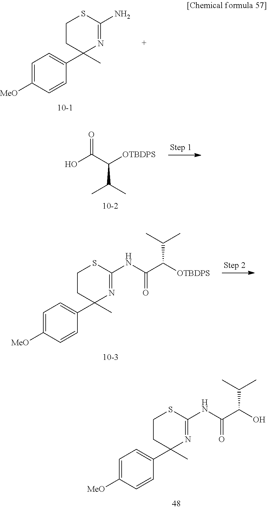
C1=C([MeO])C=CC(C2(C)N=C(N)SCC2)=C1.OC(C([OTBDPS])C(C)C)=O.C1=C([MeO])C=CC(C2(C)N=C(NC(C([OTBDPS])C(C)C)=O)SCC2)=C1.C1=C([MeO])C=CC(C2(C)N=C(NC(C(O)C(C)C)=O)SCC2)=C1
